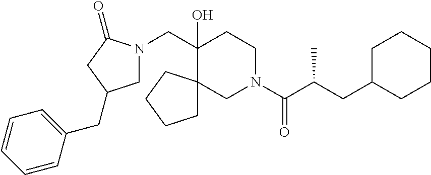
C(C1(O)CCN(C(C(CC2CCCCC2)C)=O)CC12CCCC2)N1CC(CC2=CC=CC=C2)CC1=O
